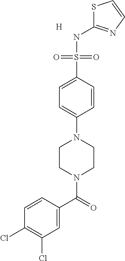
C1=C(C(=O)N2CCN(C3=CC=C(S(NC4=NC=CS4)(=O)=O)C=C3)CC2)C=CC(Cl)=C1Cl.[H]
